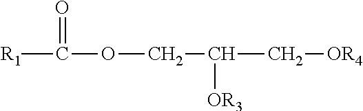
[R1]C(=O)OCC([OR3])C[OR4]
